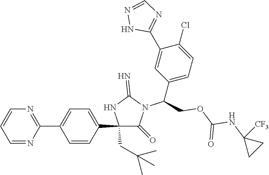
C1(CC(C)(C)C)(C2=CC=C(C3=NC=CC=N3)C=C2)C(=O)N(C(C2=CC=C(Cl)C(C3=NC=NN3)=C2)COC(NC2([CF3])CC2)=O)C(=N)N1
